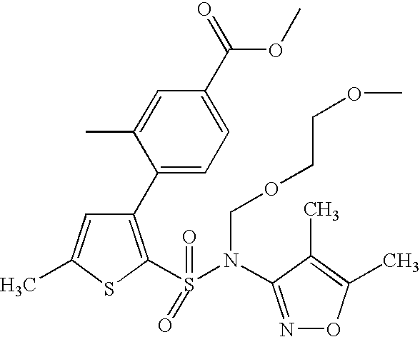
C1=C(C)SC(S(=O)(N(C2=NOC(C)=C2C)COCCOC)=O)=C1C1=CC=C(C(=O)OC)C=C1C
